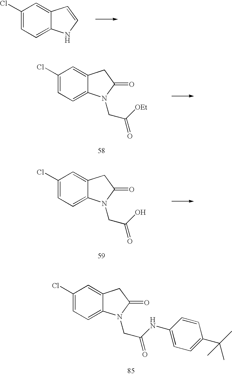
C1(Cl)=CC=C2C(=C1)C=CN2.C1(Cl)=CC=C2C(=C1)CC(=O)N2CC([OEt])=O.C1(Cl)=CC=C2C(=C1)CC(=O)N2CC(O)=O.C1(Cl)=CC=C2C(=C1)CC(=O)N2CC(NC1=CC=C(C(C)(C)C)C=C1)=O
